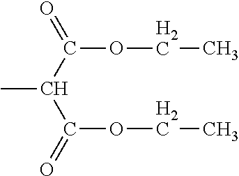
O(CC)C(=O)C(C)C(OCC)=O
